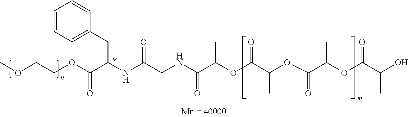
COCCOC(C(NC(CNC(C(OC(C(OC(C(OC(=O)C(C)O)C)=O)C)=O)C)=O)=O)CC1=CC=CC=C1)=O
